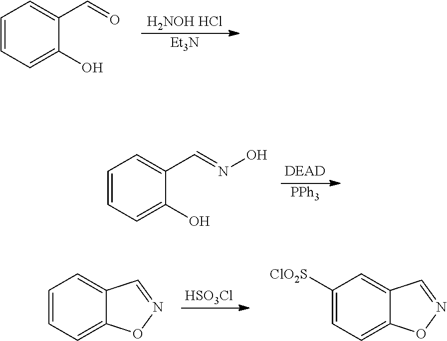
C1=CC=C(O)C(C=O)=C1.[H2NOH HCl].[Et3N].C1=CC=C(O)C(C=NO)=C1.[PPh3].C1=CC=C2C(=C1)C=NO2.[HSO3Cl].C1([ClO2S])=CC=C2C(=C1)C=NO2
